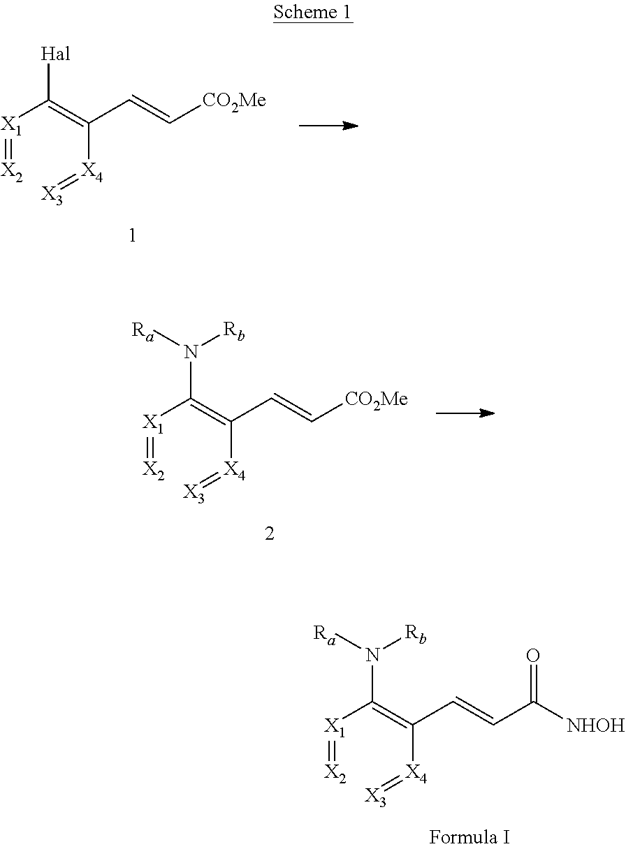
[X1](=[X2])C(=C([X4]=[X3])C=C[CO2Me])[Hal].[X1](=[X2])C(=C([X4]=[X3])C=CC(=O)[NHOH])N([Rb])[Ra].[X1](=[X2])C(=C([X4]=[X3])C=C[CO2Me])N([Rb])[Ra]
